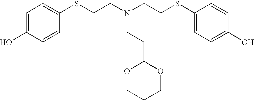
C1=C(O)C=CC(SCCN(CCSC2=CC=C(O)C=C2)CCC2OCCCO2)=C1
